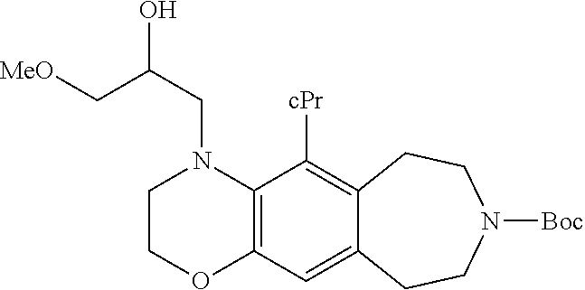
C1COC2=C(N1CC(C[MeO])O)C([cPr])=C1C(=C2)CCN([Boc])CC1
